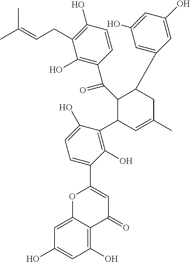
C1=C2C(=C(O)C=C1O)C(=O)C=C(C1=CC=C(O)C(C3C(C(C4=C(O)C(CC=C(C)C)=C(O)C=C4)=O)C(C4=CC(O)=CC(O)=C4)CC(C)=C3)=C1O)O2
